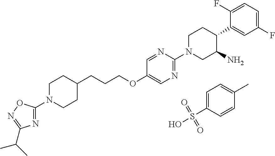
C1=C(S(O)(=O)=O)C=CC(C)=C1.N1(C2=NC(C(C)C)=NO2)CCC(CCCOC2=CN=C(N3CC(N)C(C4=CC(F)=CC=C4F)CC3)N=C2)CC1
